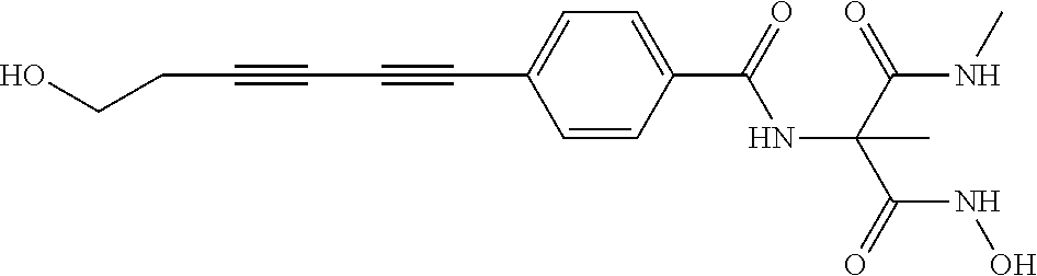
C(C#CC#CC1=CC=C(C(=O)NC(C(NC)=O)(C(=O)NO)C)C=C1)CO
